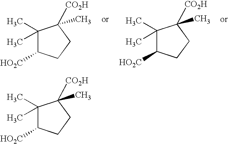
[HO2C]C1C(C)(C)C([CO2H])(C)CC1.[HO2C]C1C(C)(C)C([CO2H])(C)CC1.[HO2C]C1C(C)(C)C([CO2H])(C)CC1
